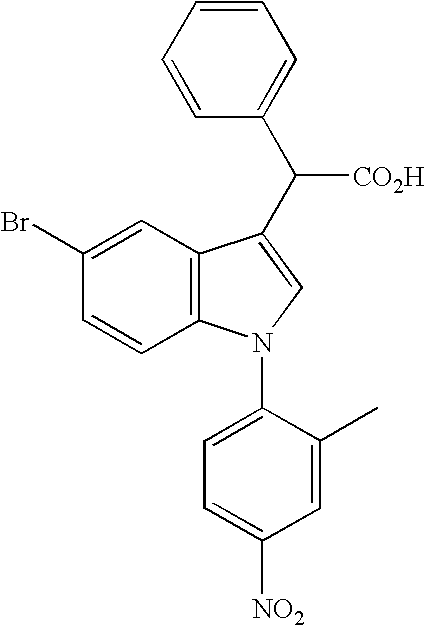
C1=CC2=C(C=C1Br)C(C(C1=CC=CC=C1)[CO2H])=CN2C1=CC=C([NO2])C=C1C
